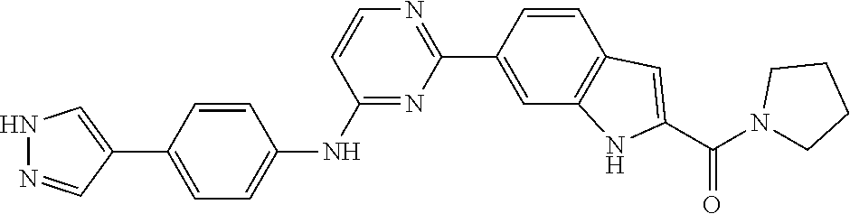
N1=C(NC2=CC=C(C3=CNN=C3)C=C2)C=CN=C1C1=CC2=C(C=C1)C=C(C(N1CCCC1)=O)N2
